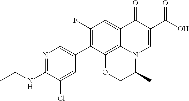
N(C1=NC=C(C2=C(F)C=C3C4=C2OCC(C)N4C=C(C(=O)O)C3=O)C=C1Cl)CC
